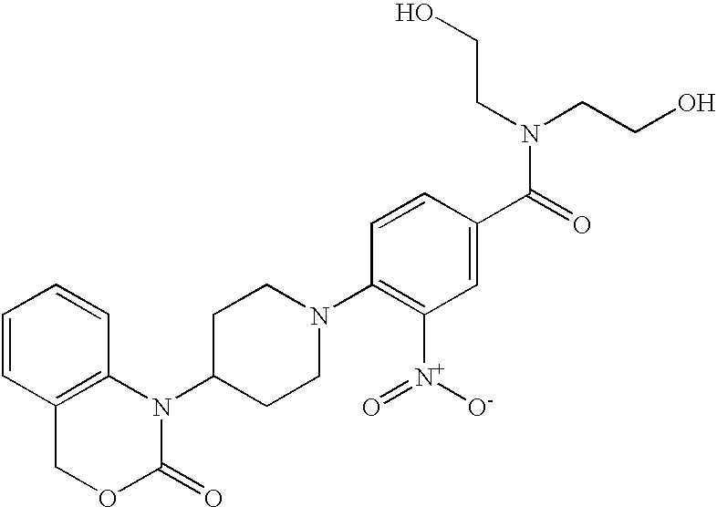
C1=CC2=C(C=C1)N(C1CCN(C3=C([N+]([O-])=O)C=C(C(=O)N(CCO)CCO)C=C3)CC1)C(=O)OC2
